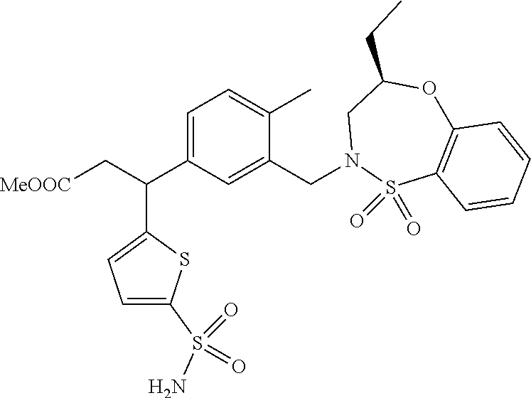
C1(C(C[MeOOC])C2=CC=C(S(N)(=O)=O)S2)=CC=C(C)C(CN2S(=O)(=O)C3=C(OC(CC)C2)C=CC=C3)=C1
